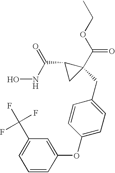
ONC(C1CC1(C(OCC)=O)CC1=CC=C(OC2=CC(C(F)(F)F)=CC=C2)C=C1)=O
